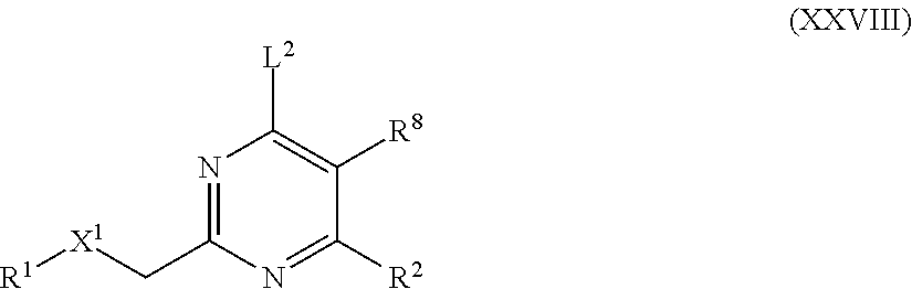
[L2]C1=C([R8])C([R2])=NC(C[X1][R1])=N1
